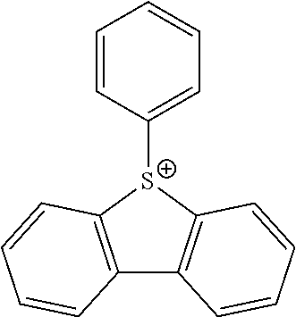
C1=CC([S+]2C3=C(C4=C2C=CC=C4)C=CC=C3)=CC=C1
